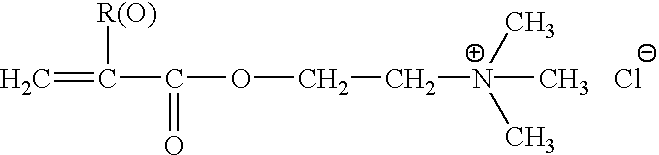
C=C(C(OCC[N+](C)(C)C)=O)[R(O)].[Cl-]
